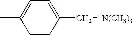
C1=C(C)C=CC(C[+N(CH3)3])=C1
